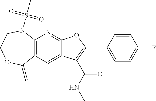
C12=C(C=C3C(=N1)OC(C1=CC=C(F)C=C1)=C3C(=O)NC)C(=C)OCCN2S(C)(=O)=O
